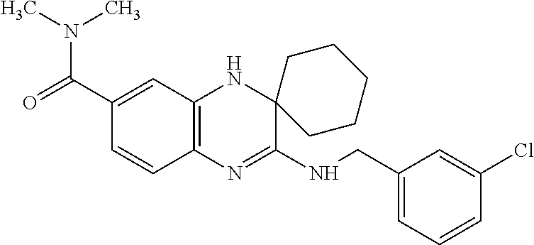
C1(C(N(C)C)=O)=CC2=C(C=C1)N=C(NCC1=CC=CC(Cl)=C1)C1(N2)CCCCC1
